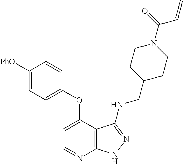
C1=C([PhO])C=CC(OC2=CC=NC3=C2C(NCC2CCN(C(C=C)=O)CC2)=NN3)=C1
